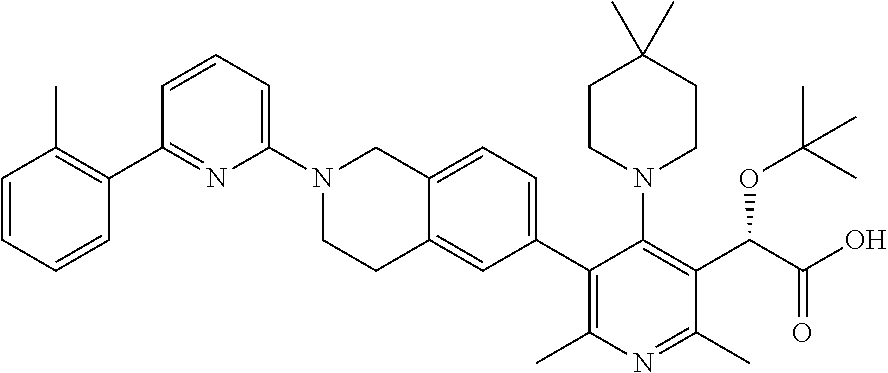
C1(C2=C(C)C=CC=C2)=NC(N2CCC3=CC(C4=C(C)N=C(C)C(C(C(=O)O)OC(C)(C)C)=C4N4CCC(C)(C)CC4)=CC=C3C2)=CC=C1
